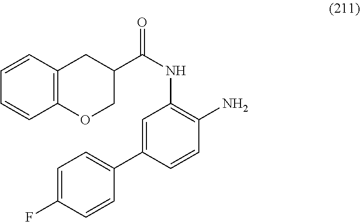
C12=C(OCC(C(NC3=C(N)C=CC(C4=CC=C(F)C=C4)=C3)=O)C1)C=CC=C2
